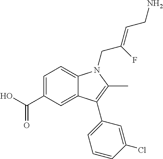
C1=C(C(O)=O)C=C2C(=C1)N(CC(=CCN)F)C(C)=C2C1=CC=CC(Cl)=C1
